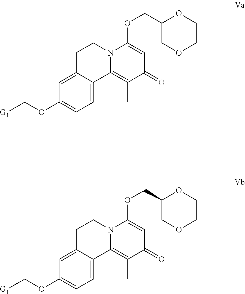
C1=C2C(=CC=C1OC[G1])C1=C(C)C(=O)C=C(OCC3COCCO3)N1CC2.C1=C2C(=CC=C1OC[G1])C1=C(C)C(=O)C=C(OCC3COCCO3)N1CC2
